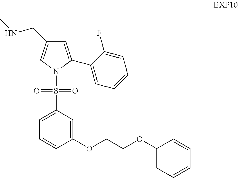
C1=C(C2=CC=CC=C2F)N(S(C2=CC=CC(OCCOC3=CC=CC=C3)=C2)(=O)=O)C=C1CNC
